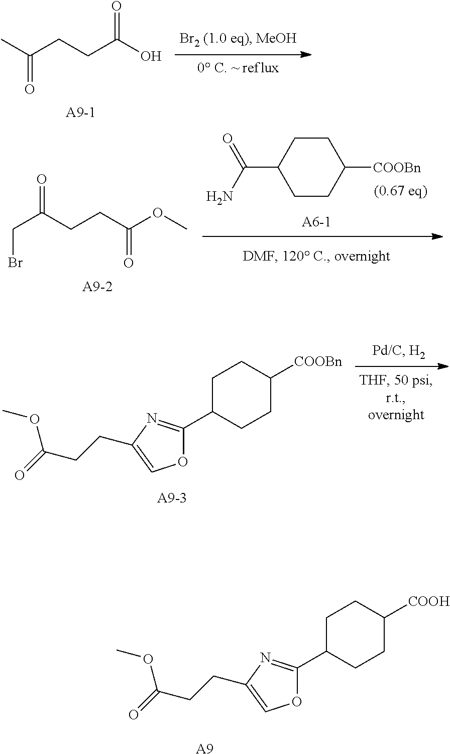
C(=O)(CCC(=O)O)C.C(C1CCC([COOBn])CC1)(=O)N.C(=O)(CCC(=O)CBr)OC.O1C(C2CCC([COOBn])CC2)=NC(CCC(OC)=O)=C1.O1C(C2CCC([COOH])CC2)=NC(CCC(OC)=O)=C1.[A9]
